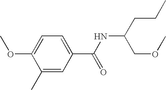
C1=C(OC)C(C)=CC(C(=O)NC(COC)CCC)=C1
